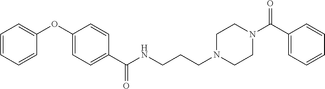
C1=CC(OC2=CC=CC=C2)=CC=C1C(NCCCN1CCN(C(C2=CC=CC=C2)=O)CC1)=O
